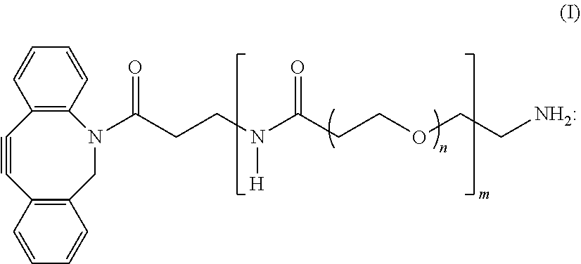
C1=CC2=C(C=C1)CN(C(CCN(C(CCOCCN)=O)[H])=O)C1=C(C#C2)C=CC=C1
